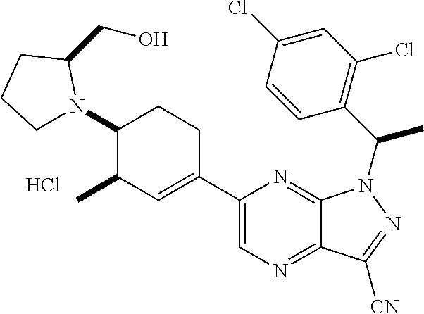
C1(C2=CC(C)C(N3CCCC3CO)CC2)=CN=C2C(=N1)N(C(C1=C(Cl)C=C(Cl)C=C1)C)N=C2[CN].Cl
